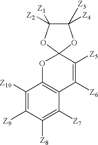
C1([Z10])=C([Z9])C([Z8])=C([Z7])C2=C1OC1(C([Z5])=C2[Z6])OC([Z2])([Z1])C([Z4])([Z3])O1
